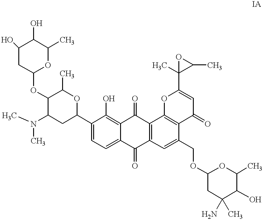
C1(O)CC(OC2C(C)OC(C3=CC=C4C(=C3O)C(=O)C3=C(C4=O)C=C(COC4CC(N)(C)C(O)C(C)O4)C4=C3OC(C3(C)C(C)O3)=CC4=O)CC2N(C)C)OC(C)C1O
